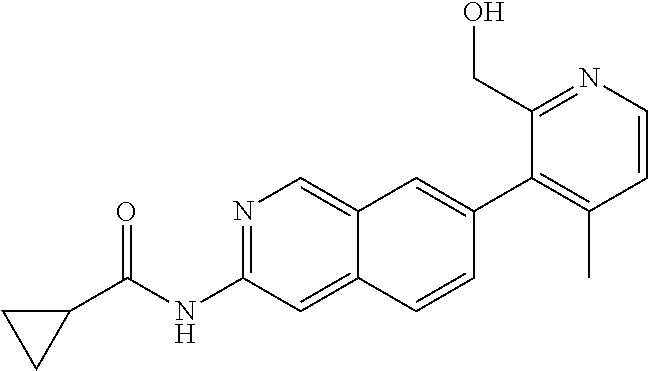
N1=C(NC(C2CC2)=O)C=C2C(=C1)C=C(C1=C(C)C=CN=C1CO)C=C2
